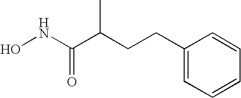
ONC(C(CCC1=CC=CC=C1)C)=O
